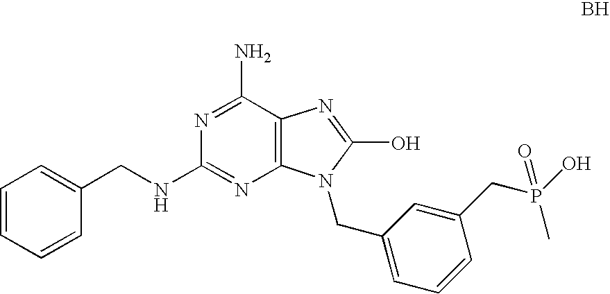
C12=C(C(N)=NC(NCC3=CC=CC=C3)=N1)N=C(O)N2CC1=CC=CC(CP(O)(=O)C)=C1
